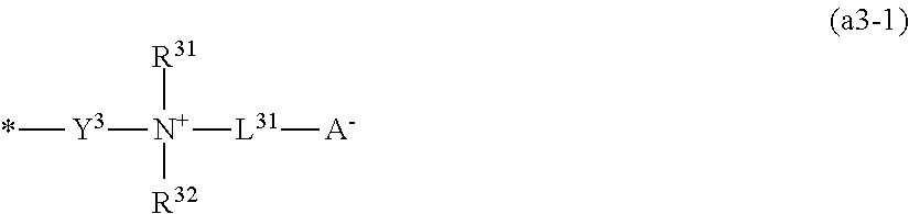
*[Y3][N+]([L31][A-])([R31])[R32]
